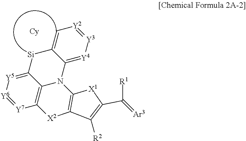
C12=[Y5][Y6]=[Y7]C3=C1N(C1=[Y4][Y3]=[Y2]C=C1[Si]2)C1=C([X2]3)C([R2])=C(C([R1])=[Ar3])[X1]1
